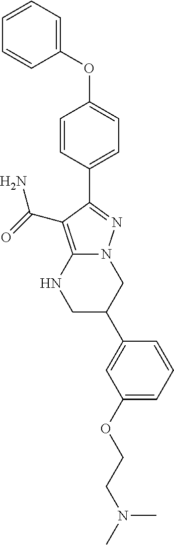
C1C(C2=CC(OCCN(C)C)=CC=C2)CN2C(=C(C(=O)N)C(C3=CC=C(OC4=CC=CC=C4)C=C3)=N2)N1
